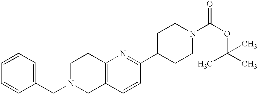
C1N(CC2=CC=CC=C2)CC2=C(C1)N=C(C1CCN(C(OC(C)(C)C)=O)CC1)C=C2
